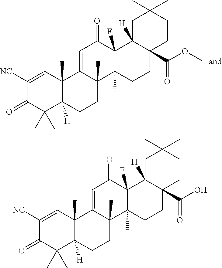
C1([NC])=CC2(C)C([H])(C(C)(C)C1=O)CCC1(C)C2=CC(=O)C2(F)C1(C)CCC1(C(OC)=O)C2([H])CC(C)(C)CC1.C1([NC])=CC2(C)C([H])(C(C)(C)C1=O)CCC1(C)C2=CC(=O)C2(F)C1(C)CCC1(C([OH])=O)C2([H])CC(C)(C)CC1
